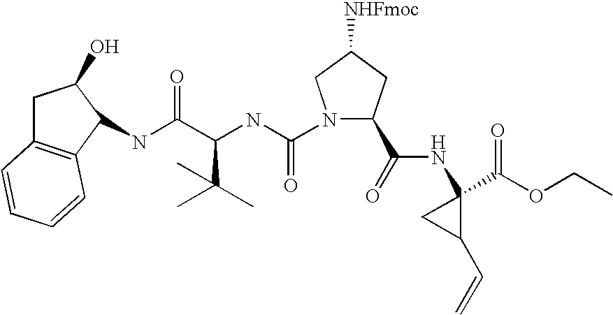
C1C2=C(C(NC(C(NC(=O)N3C(C(NC4(C(OCC)=O)CC4C=C)=O)CC([NHFmoc])C3)C(C)(C)C)=O)C1O)C=CC=C2
